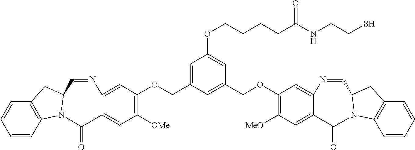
C12=C(C=CC=C1)N1C(C2)C=NC2=CC(OCC3=CC(OCCCCC(NCCS)=O)=CC(COC4=C([MeO])C=C5C(=C4)N=CC4N(C6=C(C=CC=C6)C4)C5=O)=C3)=C([OMe])C=C2C1=O
